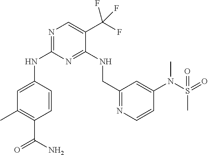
C1=C(NC2=NC=C(C(F)(F)F)C(NCC3=NC=CC(N(S(=O)(C)=O)C)=C3)=N2)C=CC(C(N)=O)=C1C
